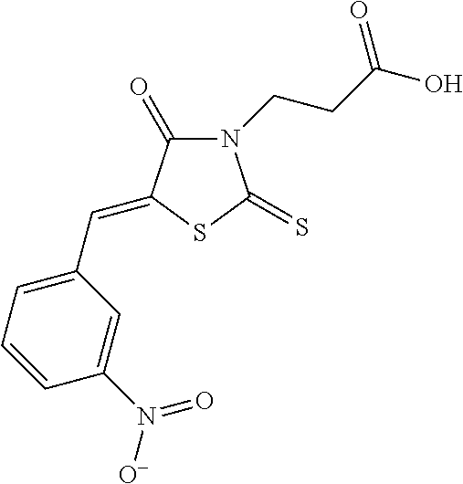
N1(CCC(O)=O)C(=O)C(=CC2=CC=CC(N(=O)[O-])=C2)SC1=S
